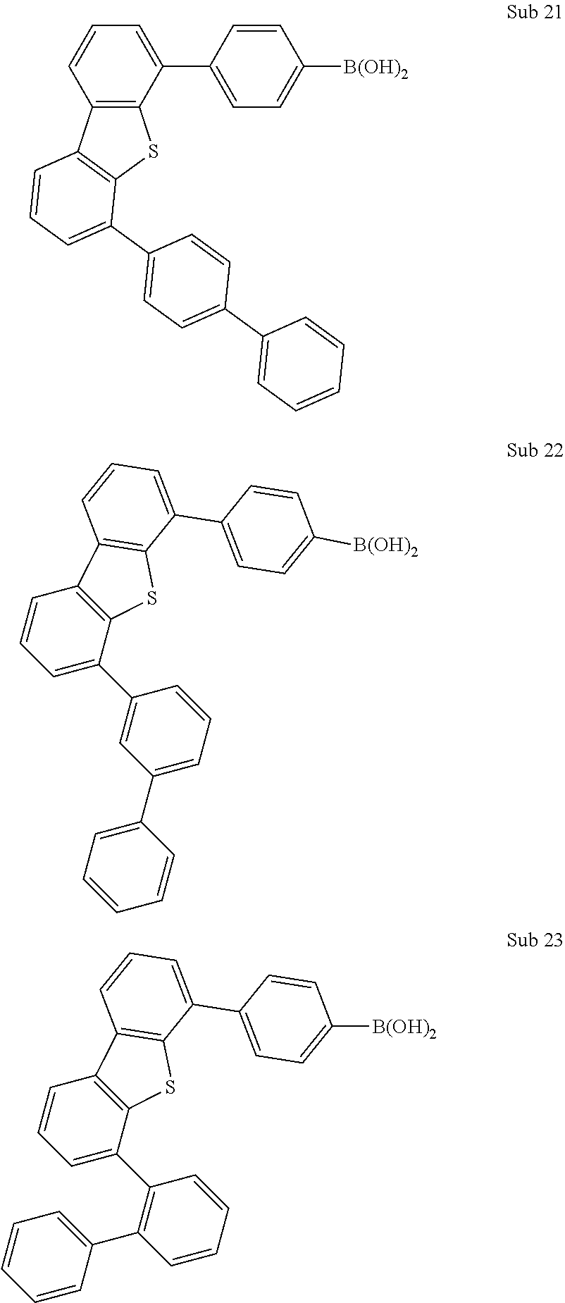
C1=CC([B(OH)2])=CC=C1C1=CC=CC2=C1SC1=C2C=CC=C1C1=CC=C(C2=CC=CC=C2)C=C1.C1=CC=C(C2=CC(C3=CC=CC=C3)=CC=C2)C2=C1C1=C(S2)C(C2=CC=C([B(OH)2])C=C2)=CC=C1.C1=CC=C(C2=C(C3=CC=CC=C3)C=CC=C2)C2=C1C1=C(S2)C(C2=CC=C([B(OH)2])C=C2)=CC=C1
